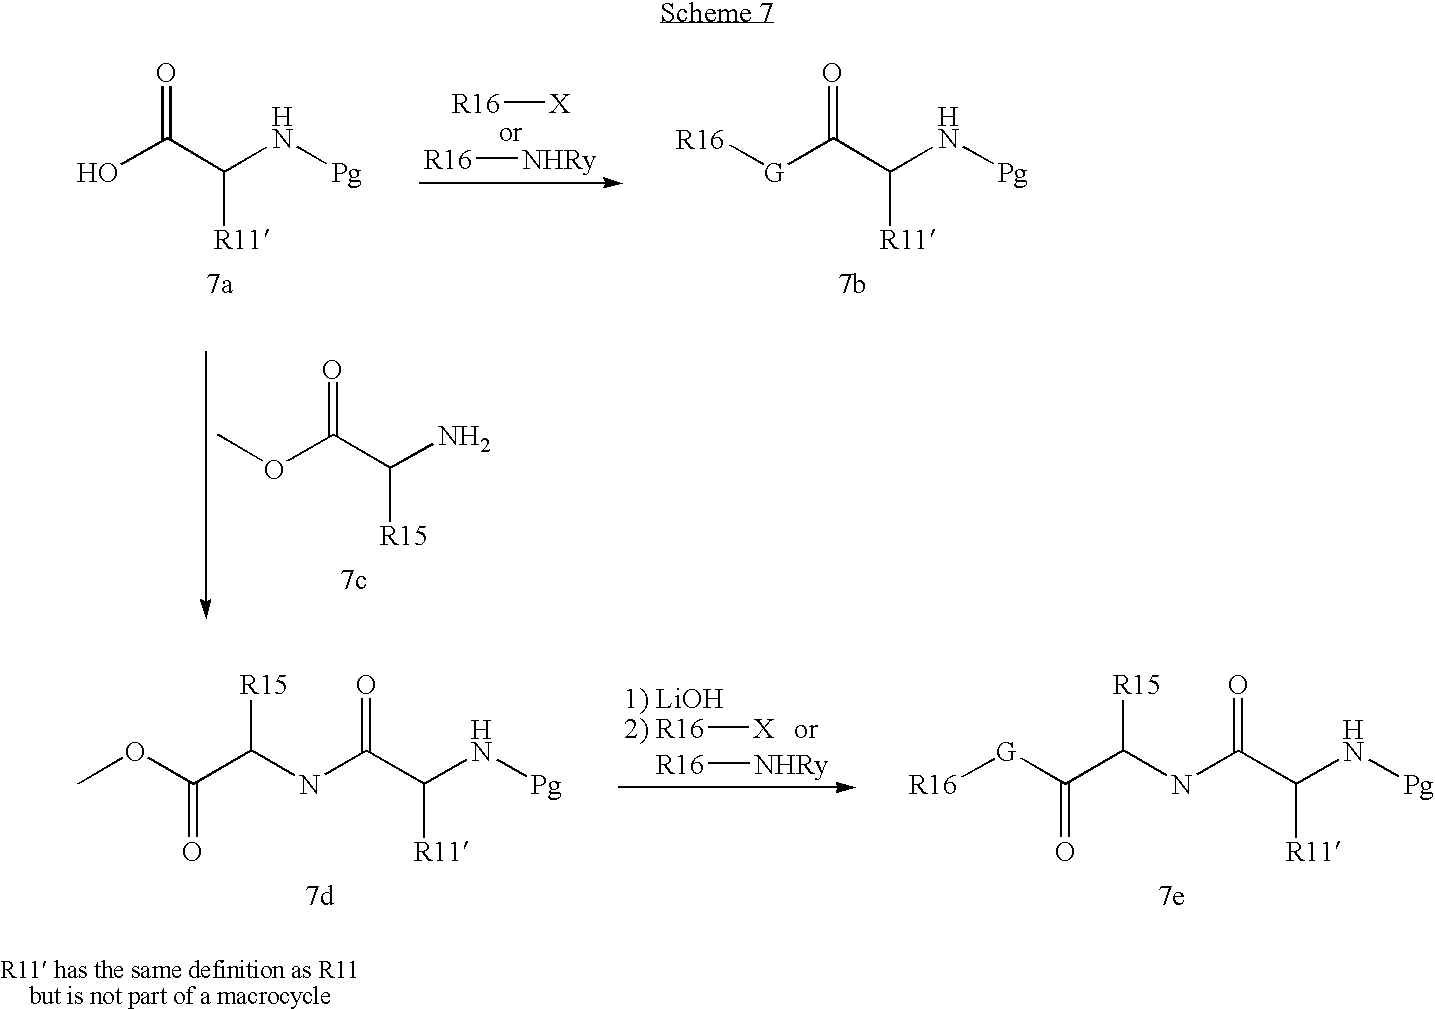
OC(C(N[Pg])[R11])=O.[R16][X].[R16][NHRy].[G](C(C(N[Pg])[R11])=O)[R16].COC(C(N)[R15])=O.COC(C(NC(C(N[Pg])[R11])=O)[R15])=O.[R16][X].[R16][NHRy].[R16][G]C(C(NC(C(N[Pg])[R11])=O)[R15])=O
